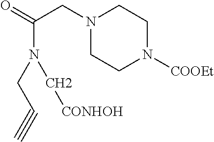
C(CN1CCN([COOEt])CC1)(N(CC#C)C[CONHOH])=O
